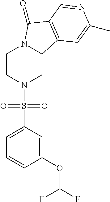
C1CN(S(C2=CC=CC(OC(F)F)=C2)(=O)=O)CC2N1C(=O)C1=C2C=C(C)N=C1
